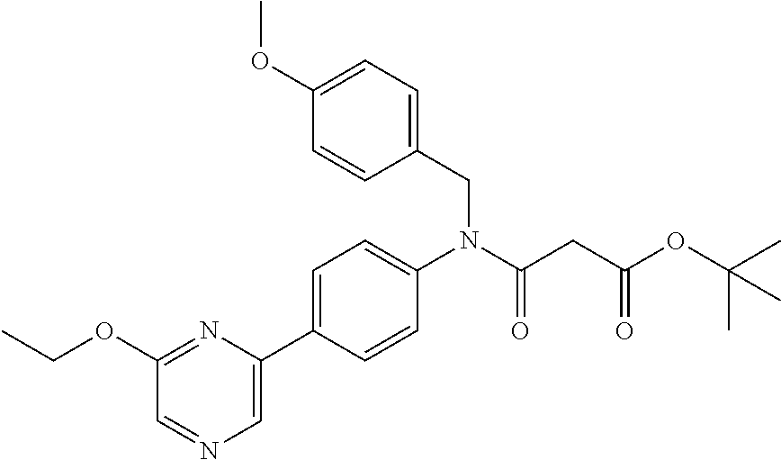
C1(OCC)=NC(C2=CC=C(N(CC3=CC=C(OC)C=C3)C(CC(=O)OC(C)(C)C)=O)C=C2)=CN=C1
